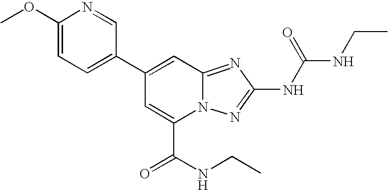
C1(C2=CC3=NC(NC(=O)NCC)=NN3C(C(NCC)=O)=C2)=CC=C(OC)N=C1
